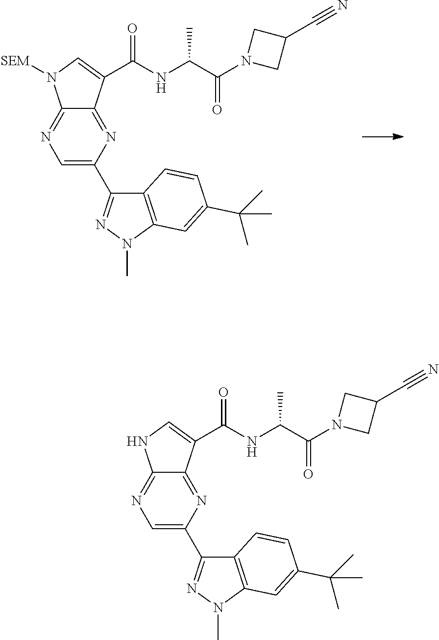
C1=C(C2=NN(C)C3=C2C=CC(C(C)(C)C)=C3)N=C2C(=N1)N([SEM])C=C2C(NC(C(N1CC(C#N)C1)=O)C)=O.C1=C(C2=NN(C)C3=C2C=CC(C(C)(C)C)=C3)N=C2C(=N1)NC=C2C(NC(C(N1CC(C#N)C1)=O)C)=O
